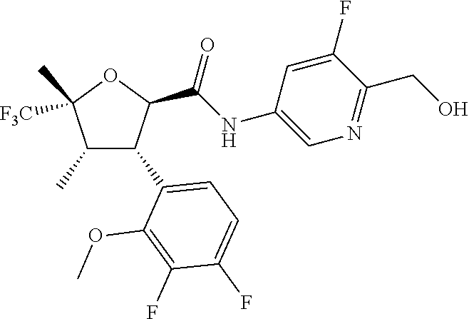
C1(C)C(C2=CC=C(F)C(F)=C2OC)C(C(NC2=CN=C(CO)C(F)=C2)=O)OC1(C)[F3C]
